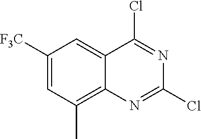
C1([F3C])=CC(C)=C2C(=C1)C(Cl)=NC(Cl)=N2
